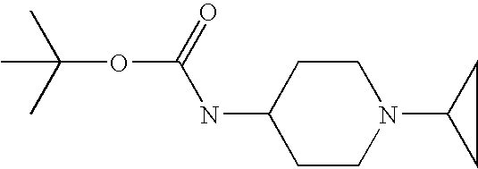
C1C(NC(OC(C)(C)C)=O)CCN(C2CC2)C1
